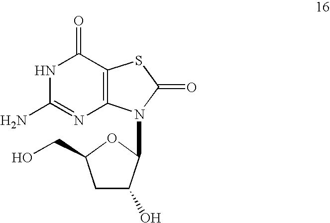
N1C(N)=NC2=C(C1=O)SC(=O)N2C1OC(CO)CC1O
